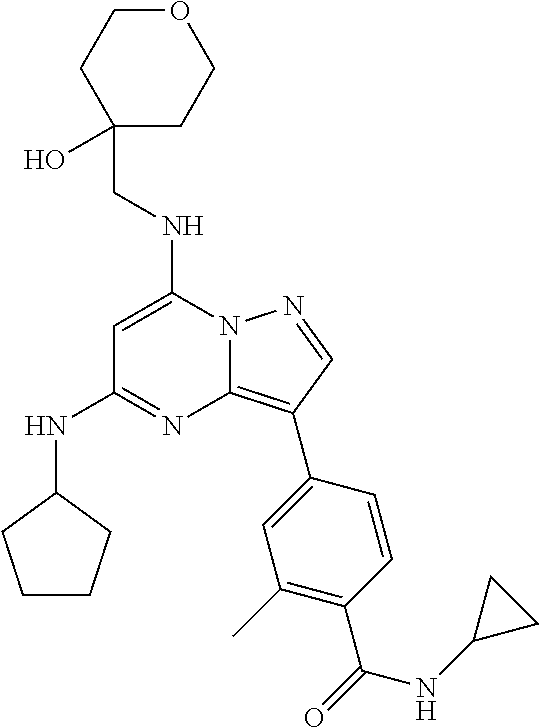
C(NC1=CC(NC2CCCC2)=NC2=C(C3=CC(C)=C(C(=O)NC4CC4)C=C3)C=NN12)C1(O)CCOCC1
